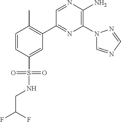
C1(C2=C(C)C=CC(S(=O)(=O)NCC(F)F)=C2)=NC(N2C=NC=N2)=C(N)N=C1
